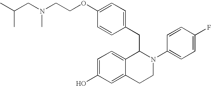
CC(CN(CCOC1=CC=C(CC2C3=CC=C(O)C=C3CCN2C2=CC=C(F)C=C2)C=C1)C)C
